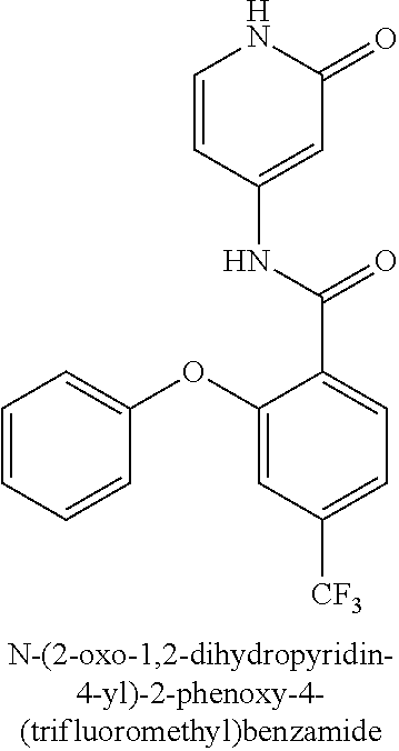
C1=CC(NC(C2=CC=C([CF3])C=C2OC2=CC=CC=C2)=O)=CC(=O)N1
